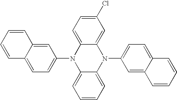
C1(N2C3=CC=CC=C3N(C3=CC=C4C(=C3)C=CC=C4)C3=CC(Cl)=CC=C23)=CC=C2C(=C1)C=CC=C2
